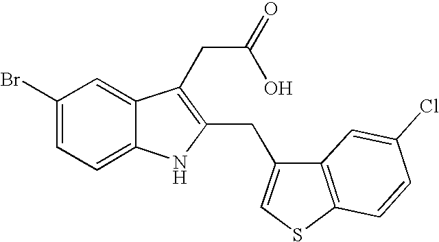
C1=C(Br)C=C2C(=C1)NC(CC1=CSC3=C1C=C(Cl)C=C3)=C2CC(=O)O
